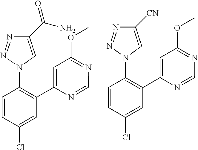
N1=C(OC)C=C(C2=C(N3C=C(C(N)=O)N=N3)C=CC(Cl)=C2)N=C1.N1=C(OC)C=C(C2=C(N3C=C([CN])N=N3)C=CC(Cl)=C2)N=C1
